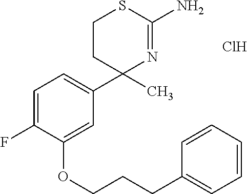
C1=C(F)C(OCCCC2=CC=CC=C2)=CC(C2(C)N=C(N)SCC2)=C1.Cl
